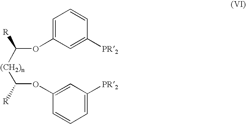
C1=C(OC([R])[(CH2)n]C(OC2=CC([PR2])=CC=C2)[R])C=C([PR2])C=C1
